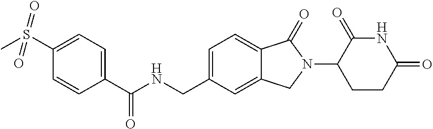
C1(C(NCC2=CC=C3C(=C2)CN(C2CCC(=O)NC2=O)C3=O)=O)=CC=C(S(C)(=O)=O)C=C1
